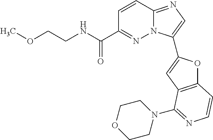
C1=CC2=NC=C(C3=CC4=C(O3)C=CN=C4N3CCOCC3)N2N=C1C(NCCOC)=O
